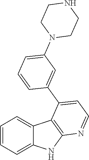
C1=CC=C2C(=C1)C1=C(N2)N=CC=C1C1=CC(N2CCNCC2)=CC=C1
